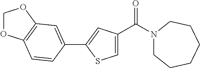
C1=C(C(N2CCCCCC2)=O)C=C(C2=CC3=C(OCO3)C=C2)S1
